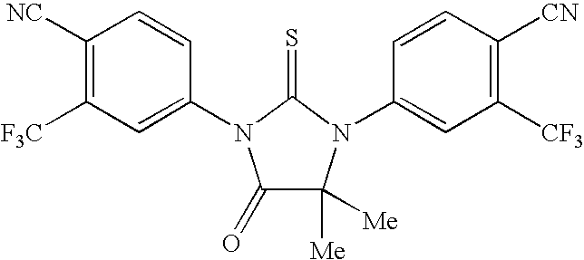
C1([NC])=C([F3C])C=C(N2C(=O)C([Me])([Me])N(C3=CC([CF3])=C([CN])C=C3)C2=S)C=C1
